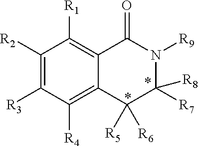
C1([R2])=C([R3])C([R4])=C2C(=C1[R1])C(=O)N([R9])C([R8])([R7])C2([R5])[R6]
